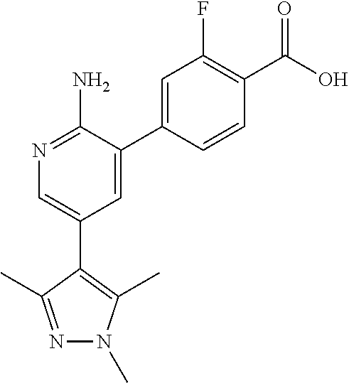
C1(C2=C(C)N(C)N=C2C)=CN=C(N)C(C2=CC(F)=C(C(O)=O)C=C2)=C1
